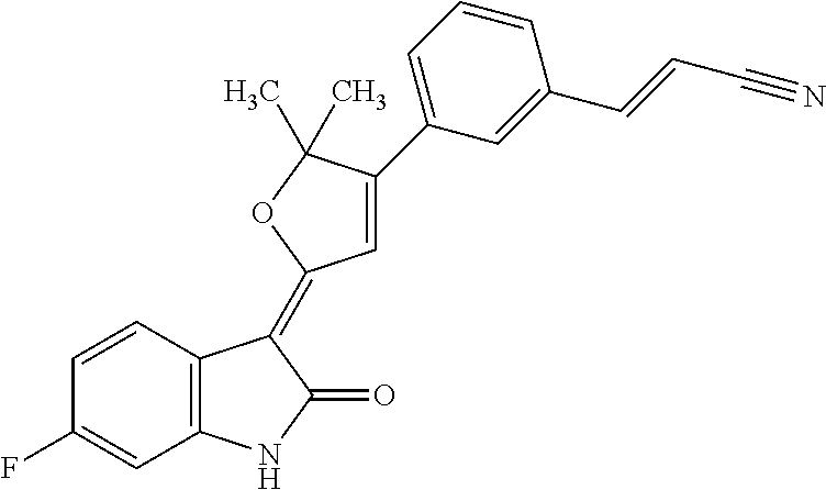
C1=CC(F)=CC2=C1C(=C1C=C(C3=CC=CC(C=CC#N)=C3)C(C)(C)O1)C(=O)N2
